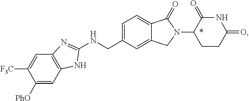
C1([PhO])=CC2=C(C=C1[F3C])N=C(NCC1=CC=C3C(=C1)CN(C1CCC(=O)NC1=O)C3=O)N2
